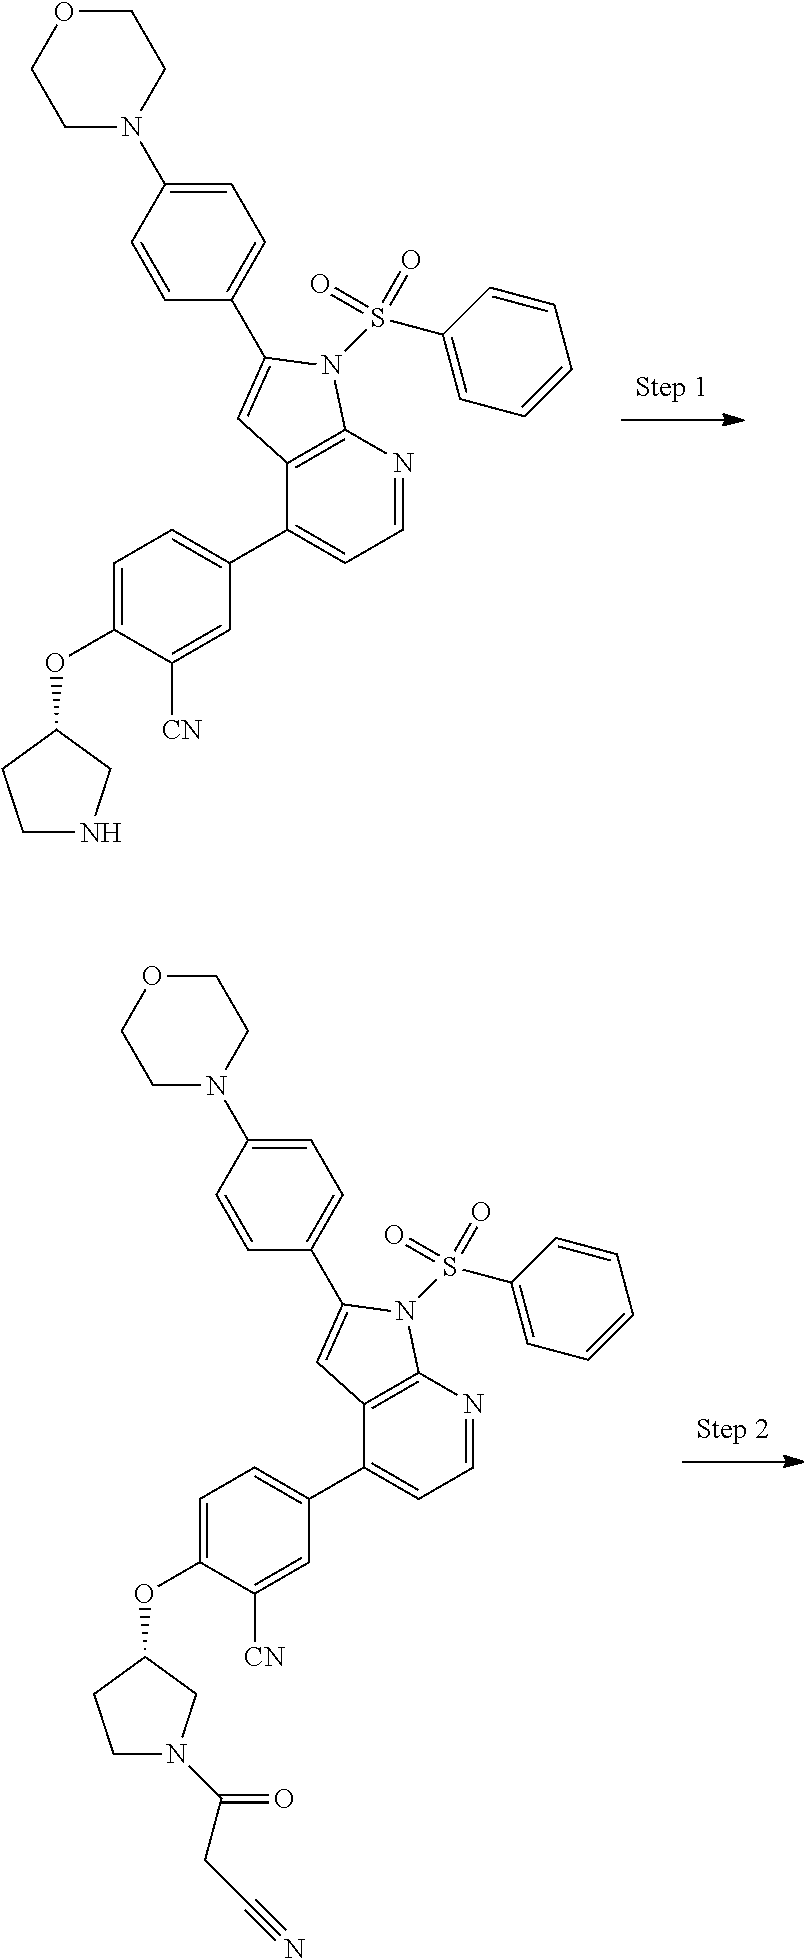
C1(C2=CC=NC3=C2C=C(C2=CC=C(N4CCOCC4)C=C2)N3S(=O)(=O)C2=CC=CC=C2)=CC=C(OC2CCNC2)C([CN])=C1.C1(C2=CC=NC3=C2C=C(C2=CC=C(N4CCOCC4)C=C2)N3S(=O)(=O)C2=CC=CC=C2)=CC=C(OC2CCN(C(CC#N)=O)C2)C([CN])=C1
